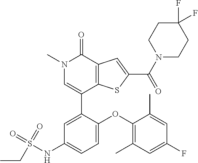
N1(C)C=C(C2=CC(NS(=O)(=O)CC)=CC=C2OC2=C(C)C=C(F)C=C2C)C2=C(C1=O)C=C(C(N1CCC(F)(F)CC1)=O)S2
